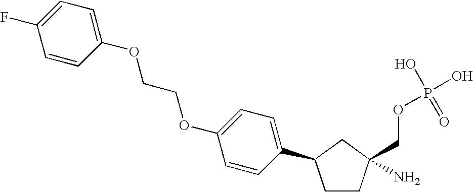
C1CC(N)(COP(O)(O)=O)CC1C1=CC=C(OCCOC2=CC=C(F)C=C2)C=C1
